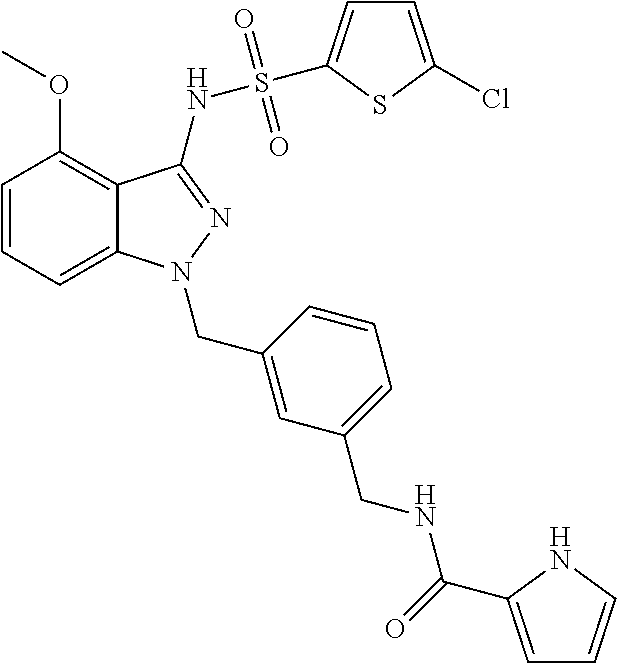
C1=CC=C2C(=C1OC)C(NS(=O)(=O)C1=CC=C(Cl)S1)=NN2CC1=CC(CNC(C2=CC=CN2)=O)=CC=C1
